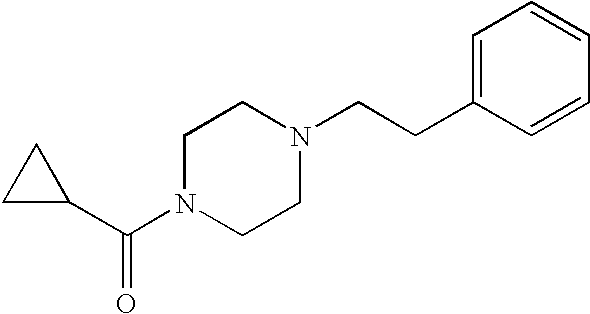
C1(C(N2CCN(CCC3=CC=CC=C3)CC2)=O)CC1
